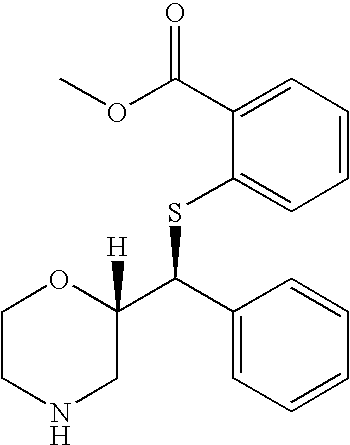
C1CNCC(C(SC2=CC=CC=C2C(OC)=O)C2=CC=CC=C2)([H])O1
